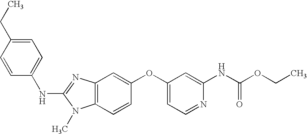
C1=C(CC)C=CC(NC2=NC3=C(N2C)C=CC(OC2=CC=NC(NC(OCC)=O)=C2)=C3)=C1
